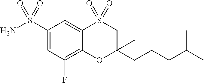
C1(S(N)(=O)=O)=CC(F)=C2C(=C1)S(=O)(=O)CC(CCCC(C)C)(C)O2
